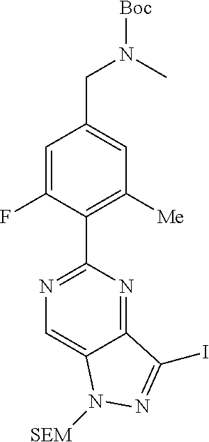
C12=NC(C3=C([Me])C=C(CN([Boc])C)C=C3F)=NC=C1N([SEM])N=C2I
